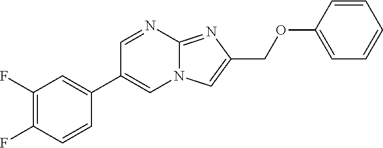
FC1=C(F)C=C(C2=CN3C(=NC(COC4=CC=CC=C4)=C3)N=C2)C=C1
